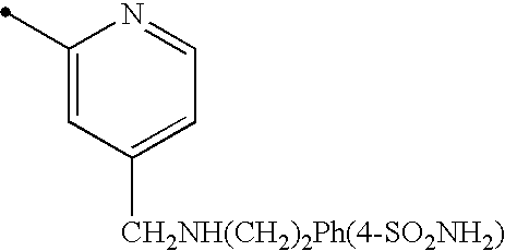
C1(C)=CC([CH2NH(CH2)2Ph(4-SO2NH2)])=CC=N1
